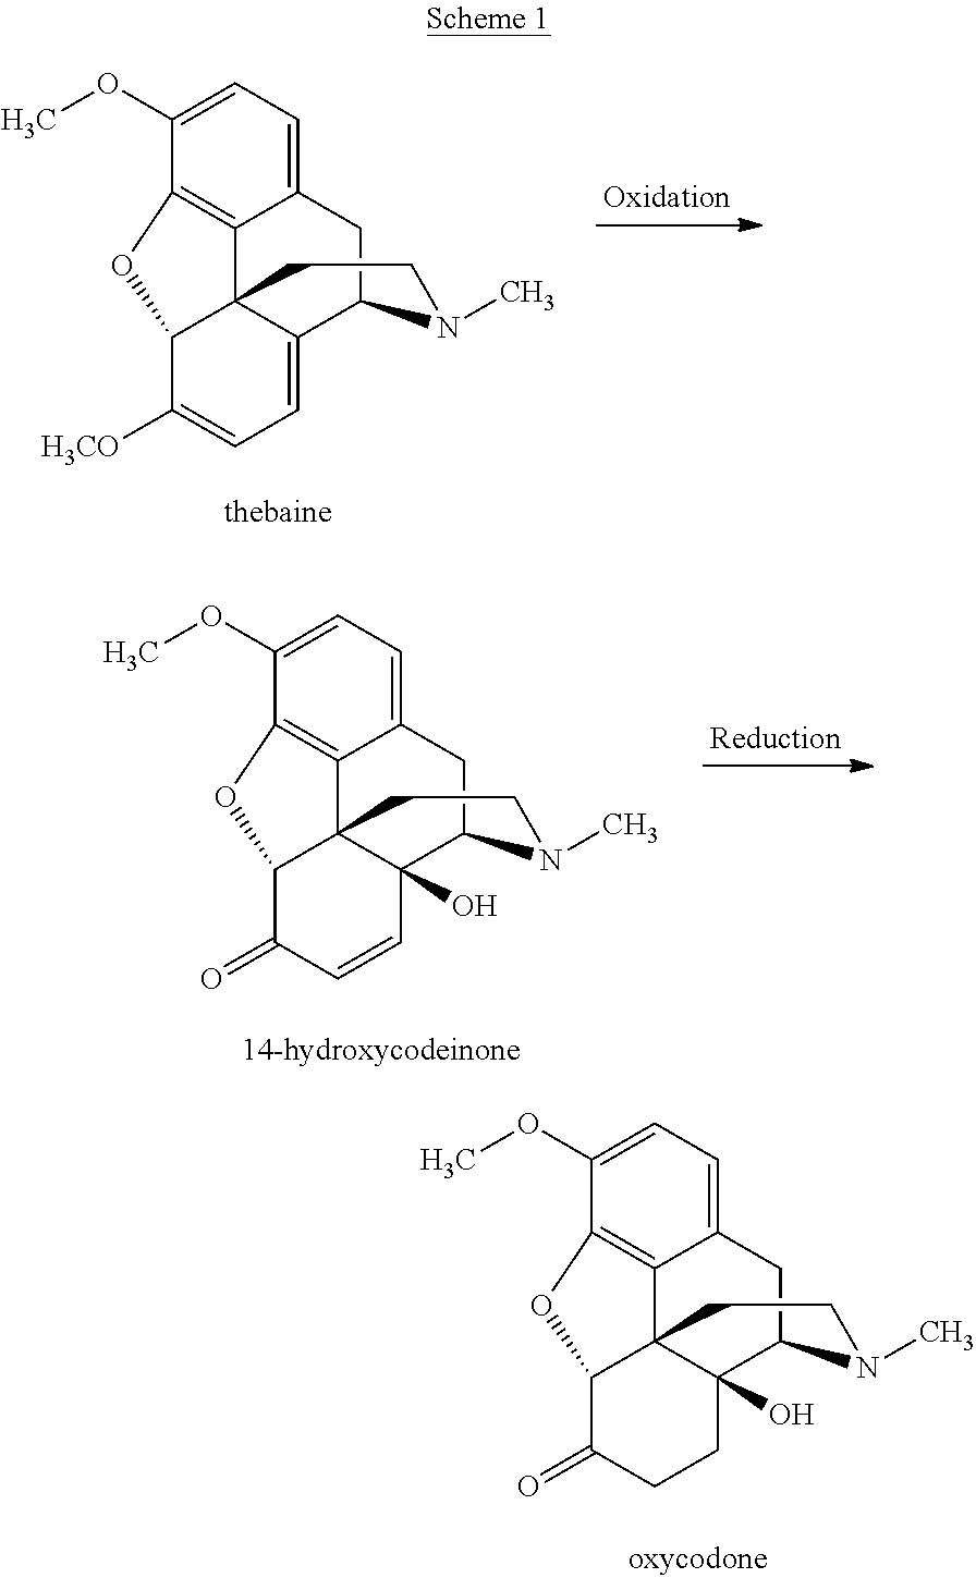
C12=C3C(=CC=C1OC)CC1C4=CC=C([H3CO])C(C34CCN1C)O2.C12=C3C(=CC=C1OC)CC1C4(O)C3(C(C(=O)C=C4)O2)CCN1C.C12=C3C(=CC=C1OC)CC1C4(O)C3(C(C(=O)CC4)O2)CCN1C
